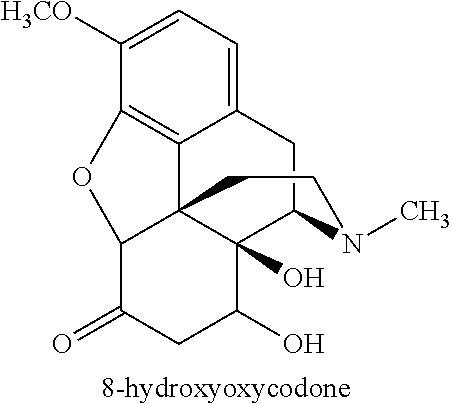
C12=CC=C([H3CO])C3=C1C14C(O)(C(C2)N(C)CC1)C(O)CC(=O)C4O3.[8-hydroxyoxycodone]
